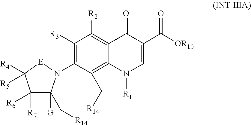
C1([R3])=C(N2C([G])(C[R14])C([R6])([R7])C([R4])([R5])[E]2)C(C[R14])=C2C(=C1[R2])C(=O)C(C([OR10])=O)=CN2[R1]
